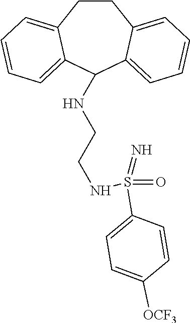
C1CC2=CC=CC=C2C(NCCNS(=O)(=N)C2=CC=C([OCF3])C=C2)C2=CC=CC=C12
